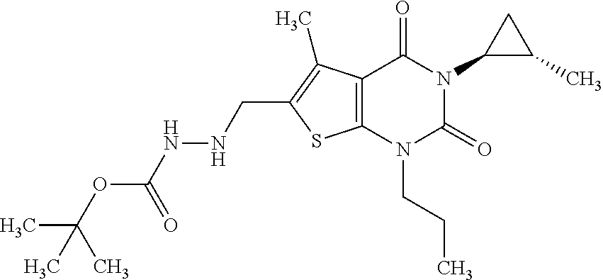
C12=C(N(CCC)C(=O)N(C3C(C)C3)C1=O)SC(CNNC(OC(C)(C)C)=O)=C2C
